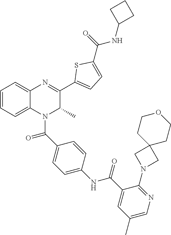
C1=CC=C2C(=C1)N=C(C1=CC=C(C(=O)NC3CCC3)S1)C(C)N2C(C1=CC=C(NC(C2=CC(C)=CN=C2N2CC3(C2)CCOCC3)=O)C=C1)=O
